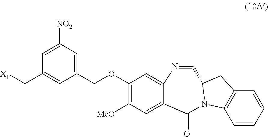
C1(OCC2=CC([NO2])=CC(C[X1])=C2)=C([MeO])C=C2C(=C1)N=CC1CC3=C(C=CC=C3)N1C2=O
